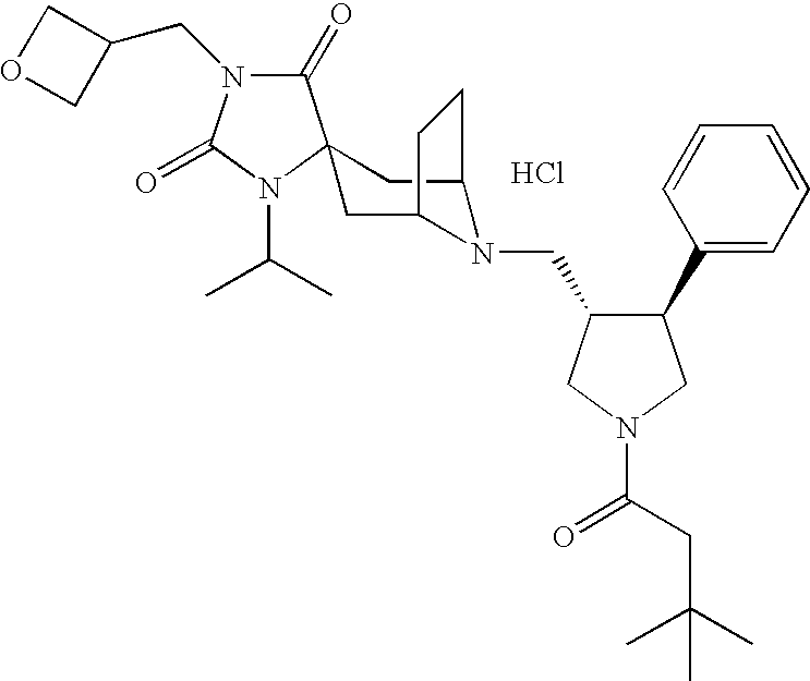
Cl.C1(=O)N(CC2COC2)C(=O)N(C(C)C)C12CC1N(CC3C(C4=CC=CC=C4)CN(C(=O)CC(C)(C)C)C3)C(C2)CC1
